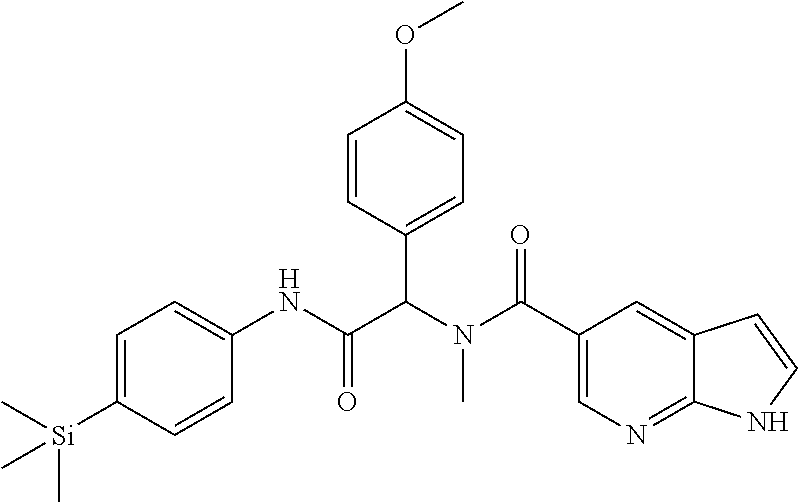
C1=C([Si](C)(C)C)C=CC(NC(C(N(C(C2=CN=C3C(=C2)C=CN3)=O)C)C2=CC=C(OC)C=C2)=O)=C1
